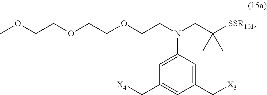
C1(C[X3])=CC(N(CC([SSR101])(C)C)CCOCCOCCOC)=CC(C[X4])=C1
